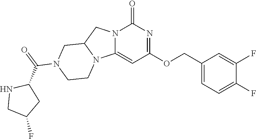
N12C(=CC(OCC3=CC=C(F)C(F)=C3)=NC1=O)N1C(C2)CN(C(C2NCC(F)C2)=O)CC1
